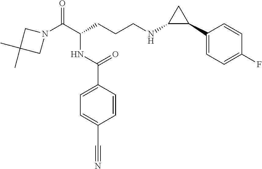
N1(C(C(CCCNC2C(C3=CC=C(F)C=C3)C2)NC(C2=CC=C(C#N)C=C2)=O)=O)CC(C)(C)C1
